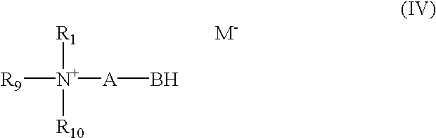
[R9][N+]([A]B)([R1                           M-])[R10]
